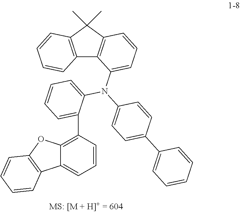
C1(C)(C)C2=C(C3=C1C=CC=C3N(C1=CC=C(C3=CC=CC=C3)C=C1)C1=CC=CC=C1C1=C3C(=CC=C1)C1=C(O3)C=CC=C1)C=CC=C2
